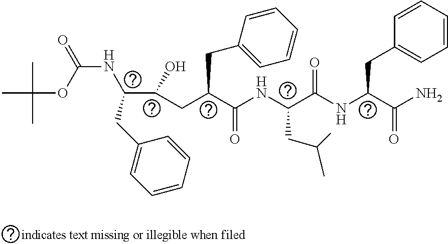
CC(C)(C)OC(=O)NC(C(O)CC(C(=O)NC(CC(C)C)C(=O)NC(CC1=CC=CC=C1)C(=O)N)CC1=CC=CC=C1)CC1=CC=CC=C1
